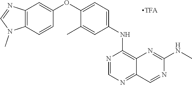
C12=C(C=CC(OC3=CC=C(NC4=C5C(=NC=N4)C=NC(NC)=N5)C=C3C)=C1)N(C)C=N2
